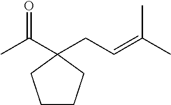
O=C(C1(CC=C(C)C)CCCC1)C
